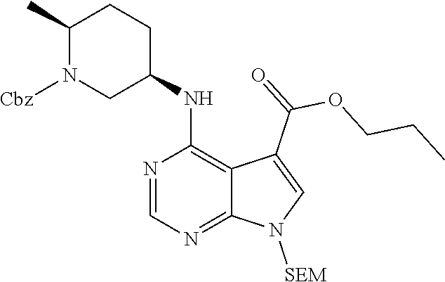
C1(C)N([Cbz])CC(NC2=C3C(=NC=N2)N([SEM])C=C3C(=O)OCCC)CC1
